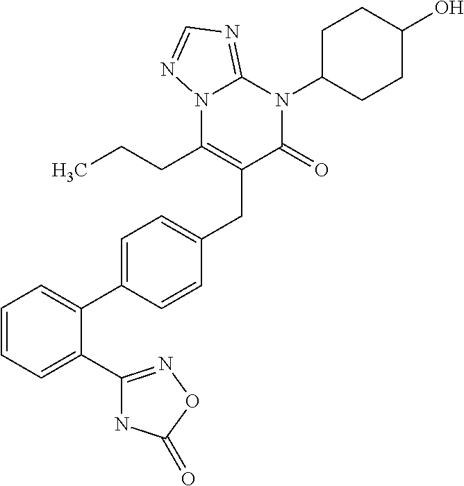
C1=CC=C(C2=NOC(=O)N2)C(C2=CC=C(CC3=C(CCC)N4C(=NC=N4)N(C4CCC(O)CC4)C3=O)C=C2)=C1
